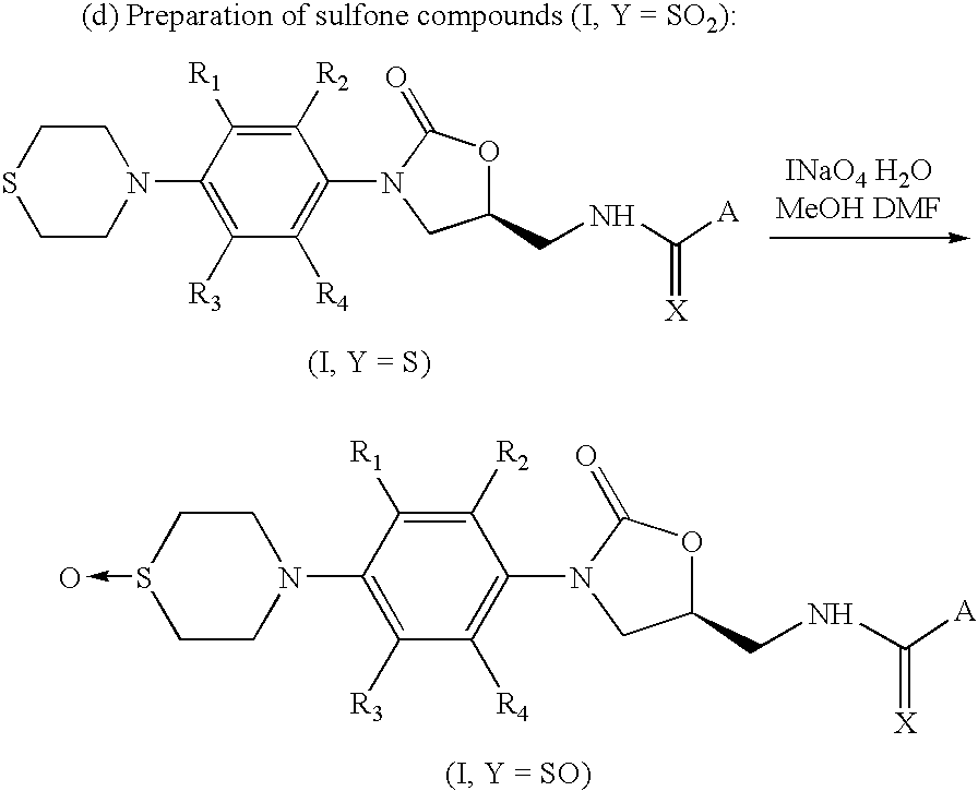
C1CSCCN1C1=C([R3])C([R4])=C(N2C(=O)OC(CNC(=[X])[A])C2)C([R2])=C1[R1].C1CS(->O)CCN1C1=C([R3])C([R4])=C(N2C(=O)OC(CNC(=[X])[A])C2)C([R2])=C1[R1]
